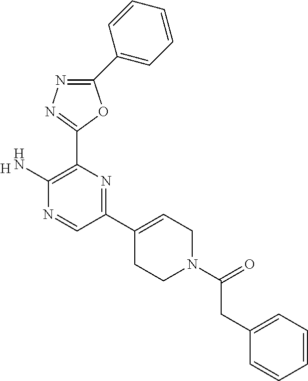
C1(C2=CC=CC=C2)=NN=C(C2=C(N)N=CC(C3=CCN(C(=O)CC4=CC=CC=C4)CC3)=N2)O1.[H]
